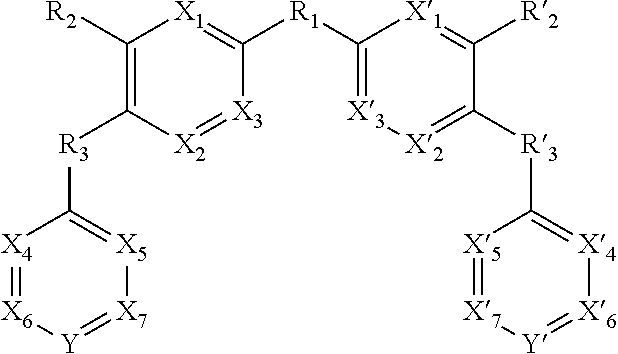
C1([R2])=C([R3]C2=[X5][X7]=[Y][X6]=[X4]2)[X2]=[X3]C([R1]C2=[X3][X2]=C([R3]C3=[X4][X6]=[Y][X7]=[X5]3)C([R2])=[X1]2)=[X1]1
